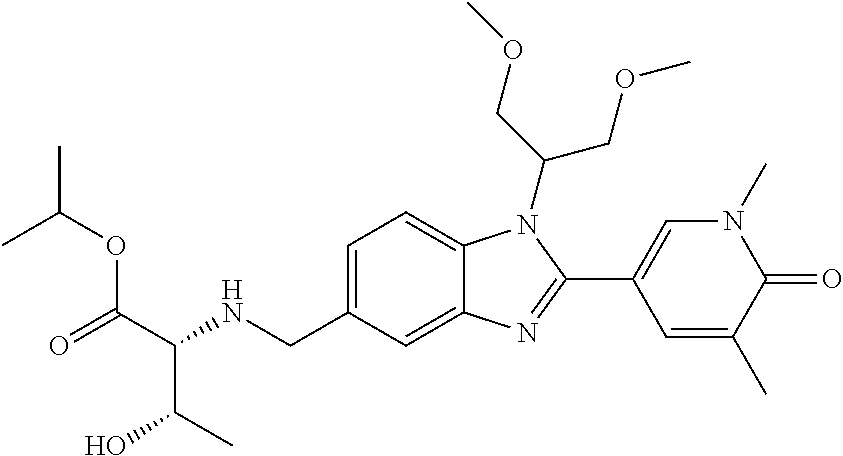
C1=C(CNC(C(=O)OC(C)C)C(O)C)C=C2C(=C1)N(C(COC)COC)C(C1=CN(C)C(=O)C(C)=C1)=N2
